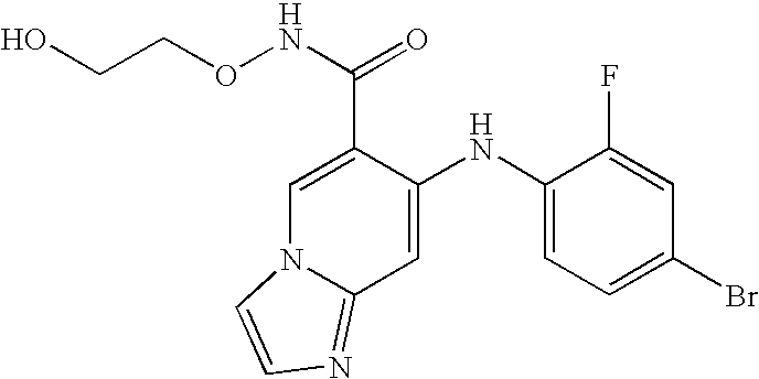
C1=C(C(NOCCO)=O)C(NC2=CC=C(Br)C=C2F)=CC2=NC=CN12
